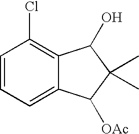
C1=CC=C2C(=C1Cl)C(O)C(C)(C)C2[OAc]
